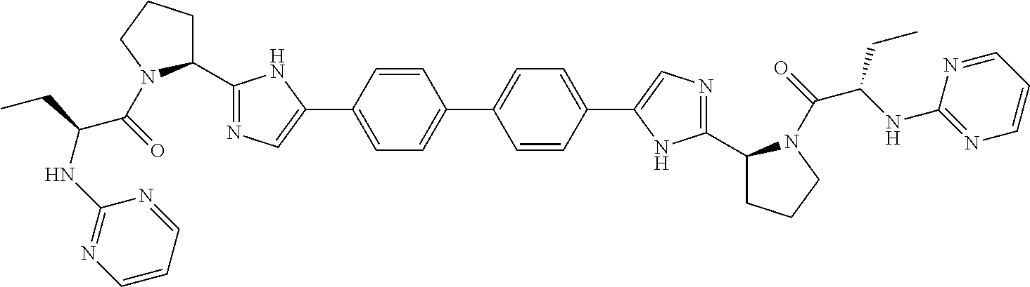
C1(C2CCCN2C(=O)C(CC)NC2=NC=CC=N2)=NC=C(C2=CC=C(C3=CC=C(C4=CN=C(C5CCCN5C(=O)C(NC5=NC=CC=N5)CC)N4)C=C3)C=C2)N1
